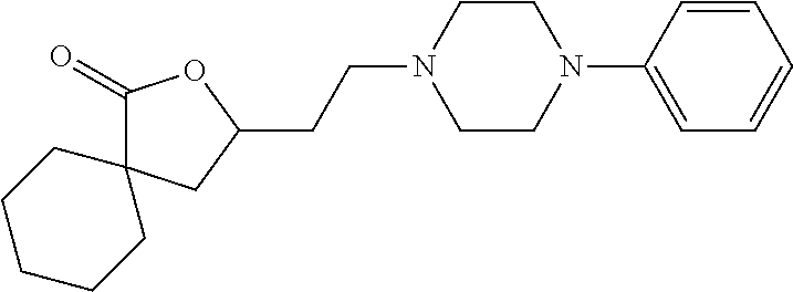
C1(=O)C2(CC(CCN3CCN(C4=CC=CC=C4)CC3)O1)CCCCC2
